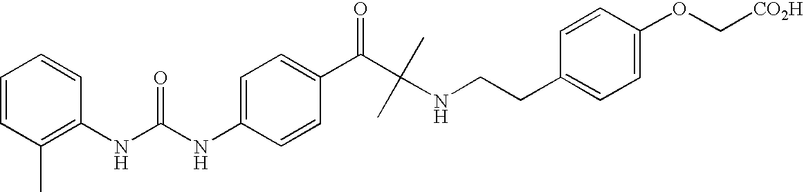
C1(NC(NC2=C(C)C=CC=C2)=O)=CC=C(C(=O)C(C)(C)NCCC2=CC=C(OC[CO2H])C=C2)C=C1
